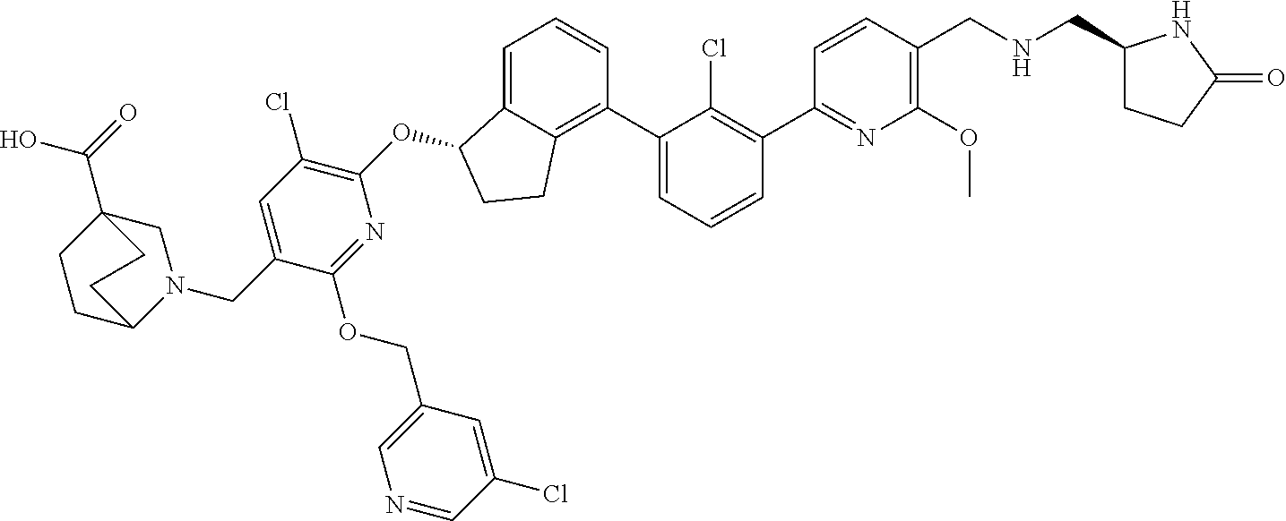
O(C1C2=CC=CC(C3=CC=CC(C4=NC(OC)=C(CNCC5CCC(=O)N5)C=C4)=C3Cl)=C2CC1)C1=C(Cl)C=C(CN2CC3(C(=O)O)CCC2CC3)C(OCC2=CN=CC(Cl)=C2)=N1
